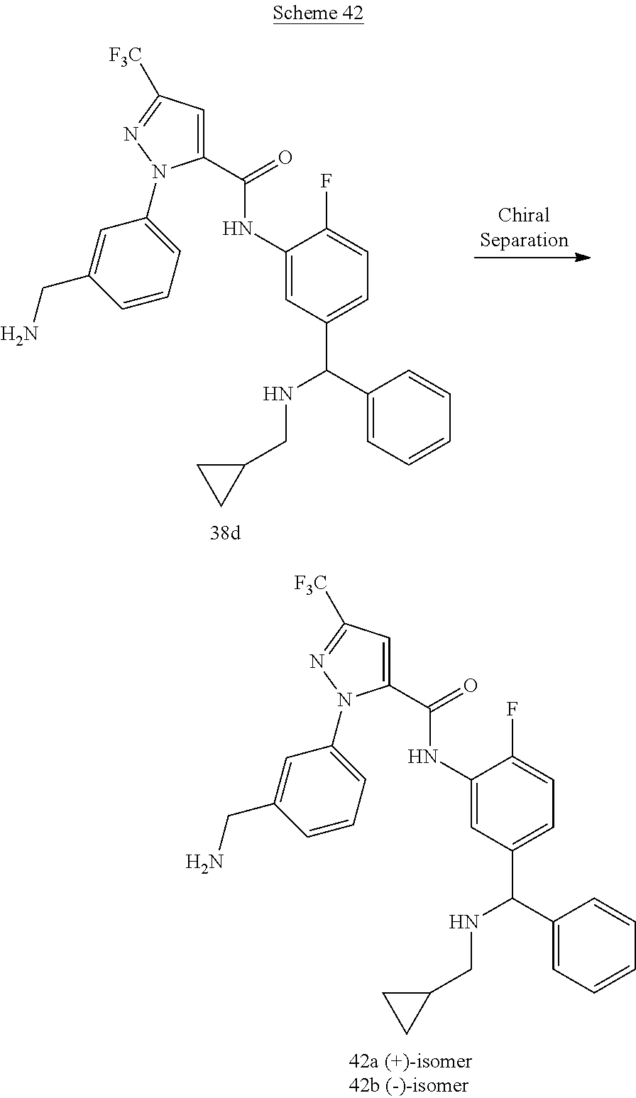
C(NC1=CC(C(C2=CC=CC=C2)NCC2CC2)=CC=C1F)(=O)C1=CC([F3C])=NN1C1=CC=CC(CN)=C1.C(NC1=CC(C(C2=CC=CC=C2)NCC2CC2)=CC=C1F)(=O)C1=CC([F3C])=NN1C1=CC=CC(CN)=C1
